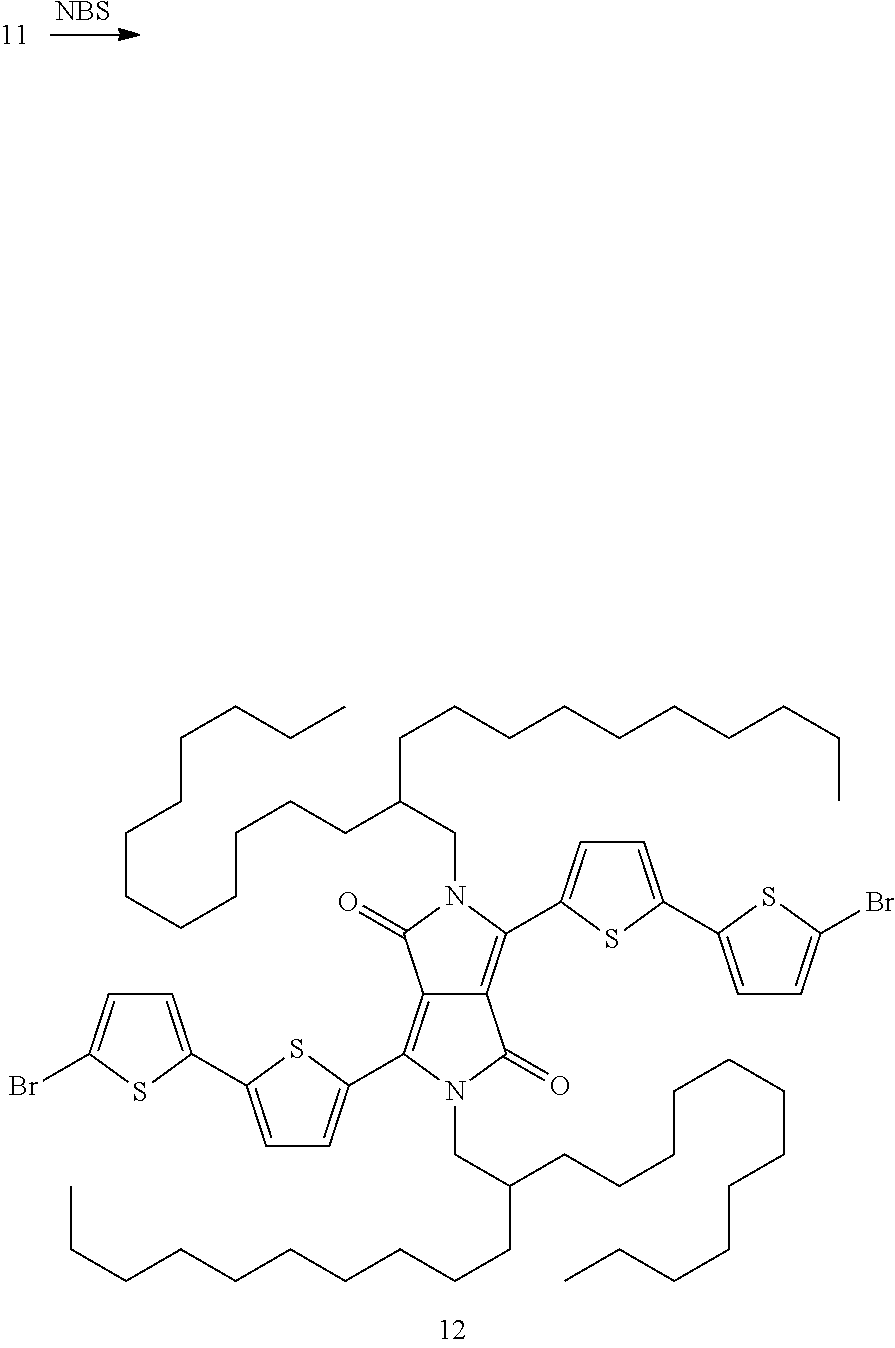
[NBS].C1=C(C2=CC=C(C3=C4C(=C(C5=CC=C(C6=CC=C(Br)S6)S5)N(CC(CCCCCCCCCC)CCCCCCCCCCCC)C4=O)C(=O)N3CC(CCCCCCCCCC)CCCCCCCCCCCC)S2)SC(Br)=C1
